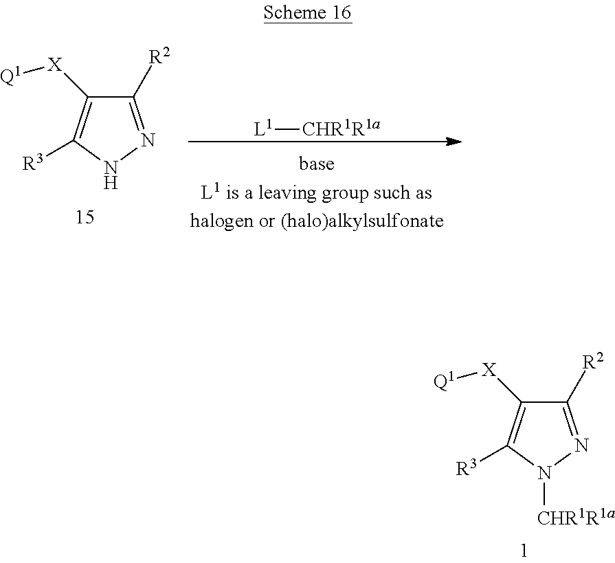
C1([R2])=NN([CHR1R1a])C([R3])=C1[X][Q1].C1([R2])=NNC([R3])=C1[X][Q1].[L1][CHR1R1a]
